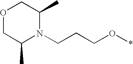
O1CC(C)N(CCCO*)C(C)C1
